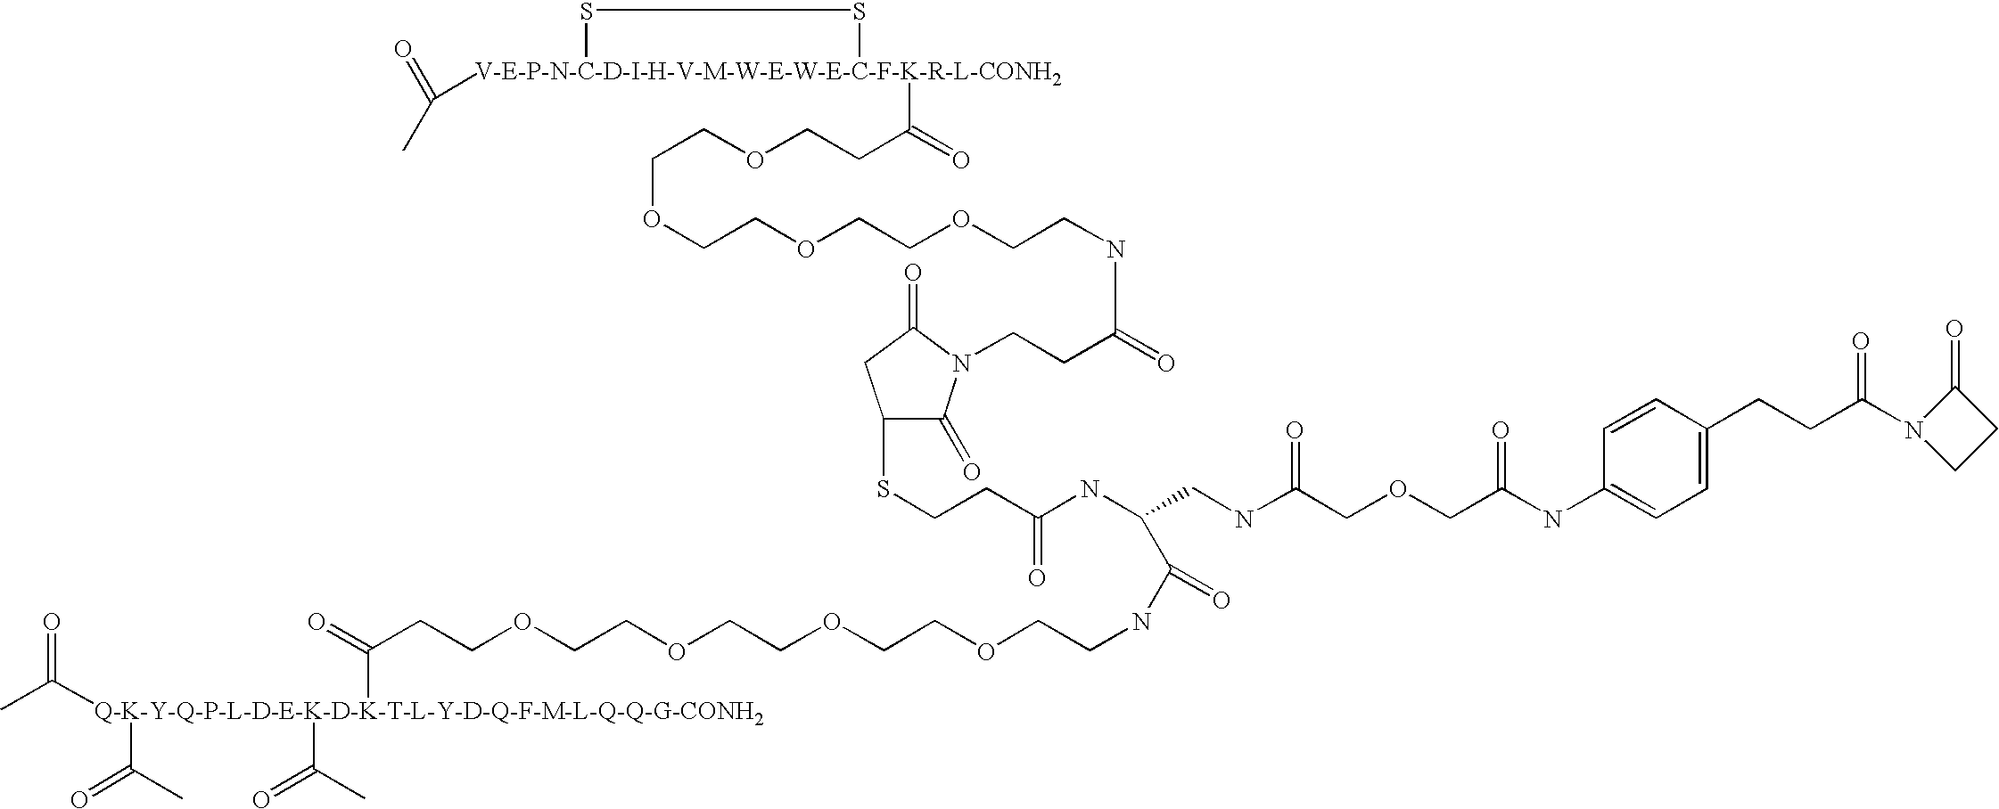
CC([Q-K-Y-Q-P-L-D-E-K-D-K-T-L-Y-D-Q-F-M-L-Q-Q-G-CONH2](C(C)=O)(C(=O)C)C(=O)CCOCCOCCOCCOCCNC(C(NC(CCSC1C(=O)N(CCC(NCCOCCOCCOCCOCCC(=O)[V-E-P-N-C-D-I-H-V-M-W-E-W-E-C-F-K-R-L-CONH2]2(C(C)=O)SS2)=O)C(=O)C1)=O)CNC(COCC(NC1=CC=C(CCC(N2CCC2=O)=O)C=C1)=O)=O)=O)=O
